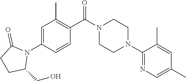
C1=C(N2C(=O)CCC2CO)C=CC(C(N2CCN(C3=NC=C(C)C=C3C)CC2)=O)=C1C
